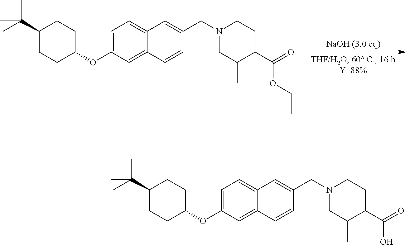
C1CC(OC2=CC=C3C(=C2)C=CC(CN2CC(C)C(C(=O)OCC)CC2)=C3)CCC1C(C)(C)C.C1CC(OC2=CC=C3C(=C2)C=CC(CN2CC(C)C(C(=O)O)CC2)=C3)CCC1C(C)(C)C
